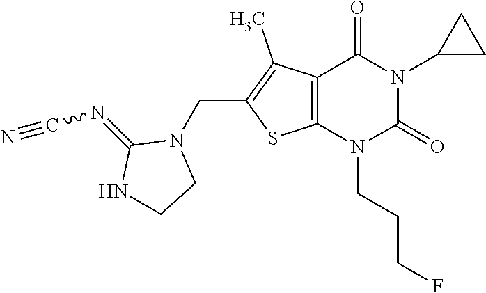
C12=C(N(CCCF)C(=O)N(C3CC3)C1=O)SC(CN1CCNC1=NC#N)=C2C
